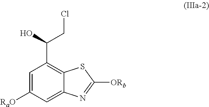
C1=C([RaO])C=C2C(=C1C(O)CCl)SC([ORb])=N2
